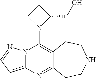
N12C(=CC=N1)N=C1C(=C2N2C(CO)CC2)CCNCC1
